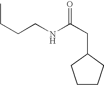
C1CCC(CC(=O)NCCCC)C1
